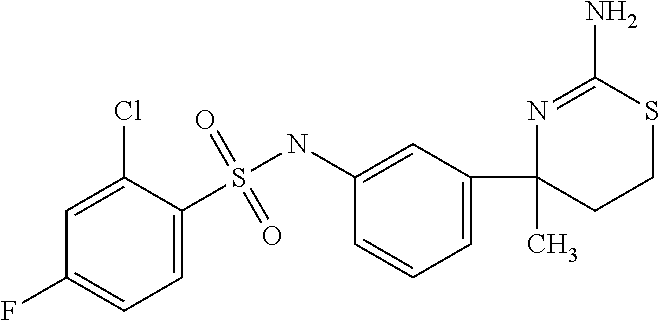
S(NC1=CC(C2(C)CCSC(N)=N2)=CC=C1)(=O)(C1=CC=C(F)C=C1Cl)=O
